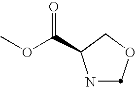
N1COCC1C(OC)=O
